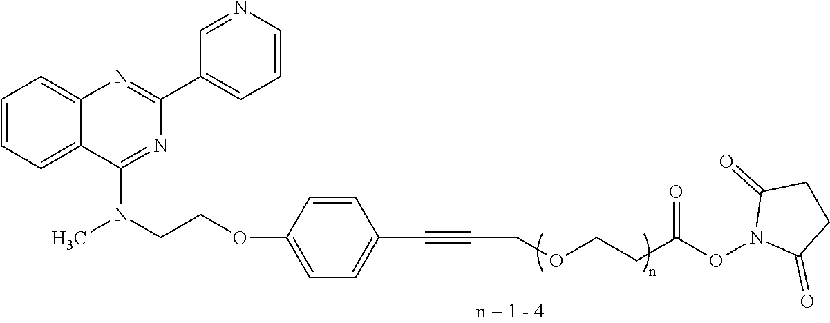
C12=CC=CC=C1C(N(CCOC1=CC=C(C#CCOCCC(ON3C(=O)CCC3=O)=O)C=C1)C)=NC(C1=CC=CN=C1)=N2
